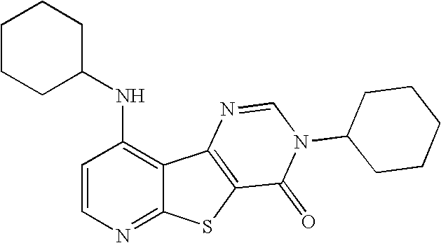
C1(NC2CCCCC2)=C2C(=NC=C1)SC1=C2N=CN(C2CCCCC2)C1=O
